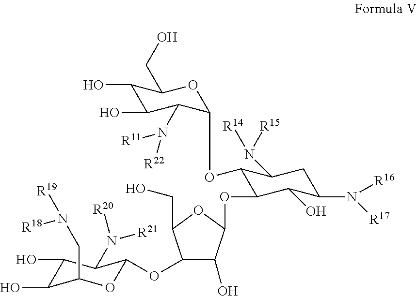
C1(OC2OC(CN([R18])[R19])C(O)C(O)C2N([R21])[R20])C(O)C(OC2C(OCC3C(N([R22])[R11])C(O)C(O)C(CO)O3)C(N([R15])[R14])CC(N([R16])[R17])C2O)OC1CO
